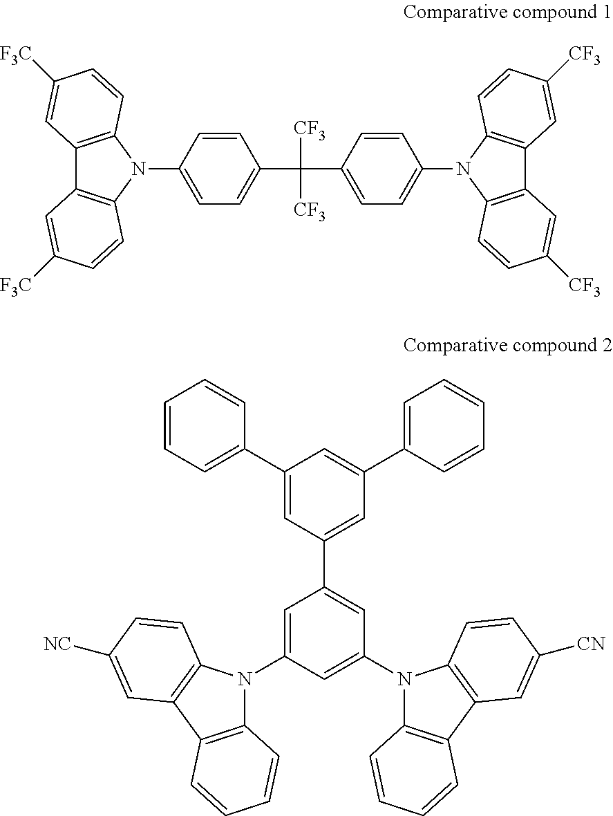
C12=C(N(C3=CC=C(C(C4=CC=C(N5C6=C(C7=C5C=CC([CF3])=C7)C=C([CF3])C=C6)C=C4)([CF3])[CF3])C=C3)C3=C1C=C([F3C])C=C3)C=CC([F3C])=C2.C1=CC=C(C2=CC(C3=CC(N4C5=C(C6=C4C=CC([CN])=C6)C=CC=C5)=CC(N4C5=C(C6=C4C=CC([NC])=C6)C=CC=C5)=C3)=CC(C3=CC=CC=C3)=C2)C=C1
